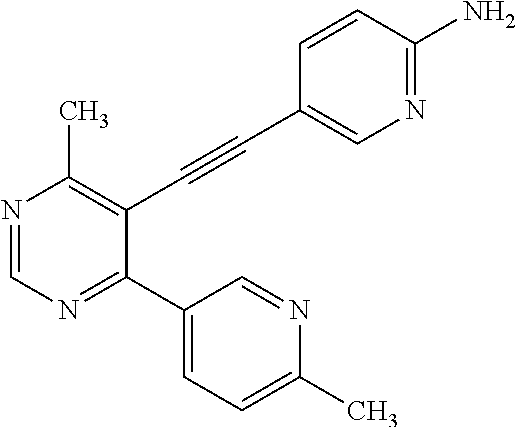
N1=CN=C(C2=CC=C(C)N=C2)C(C#CC2=CN=C(N)C=C2)=C1C
